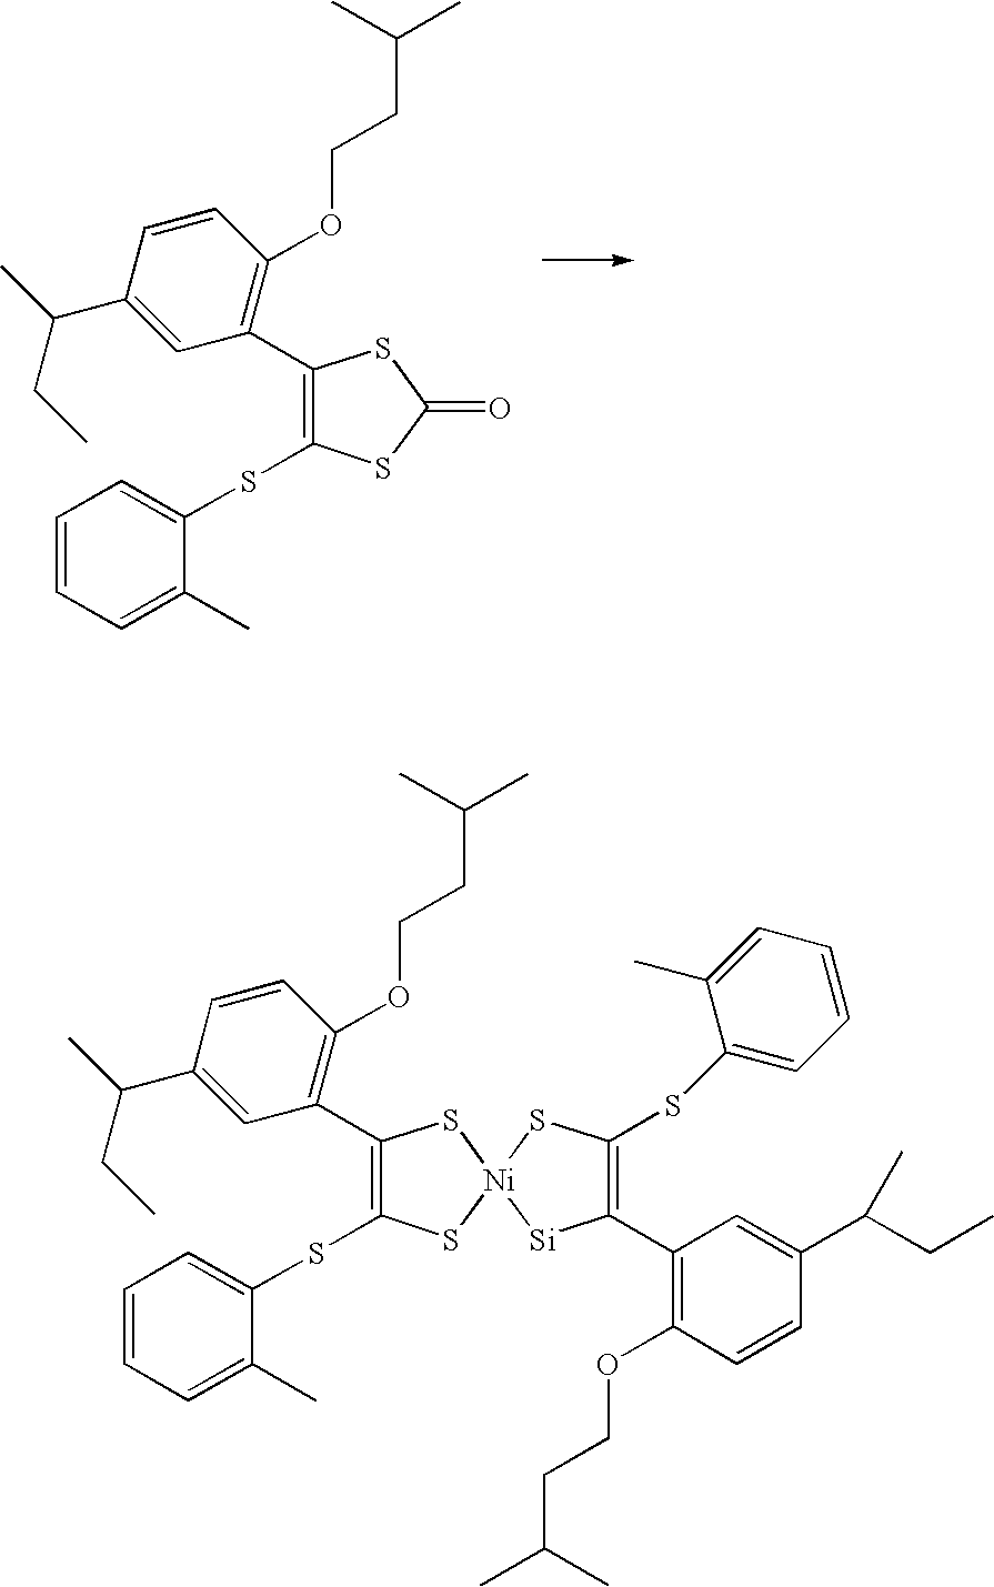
C1(C(C)CC)=CC(C2=C(SC3=CC=CC=C3C)SC(=O)S2)=C(OCCC(C)C)C=C1.C1(C(C)CC)=CC(C2=C(SC3=CC=CC=C3C)S[Ni]3(S2)[Si]C(C2=C(OCCC(C)C)C=CC(C(CC)C)=C2)=C(SC2=CC=CC=C2C)S3)=C(OCCC(C)C)C=C1
